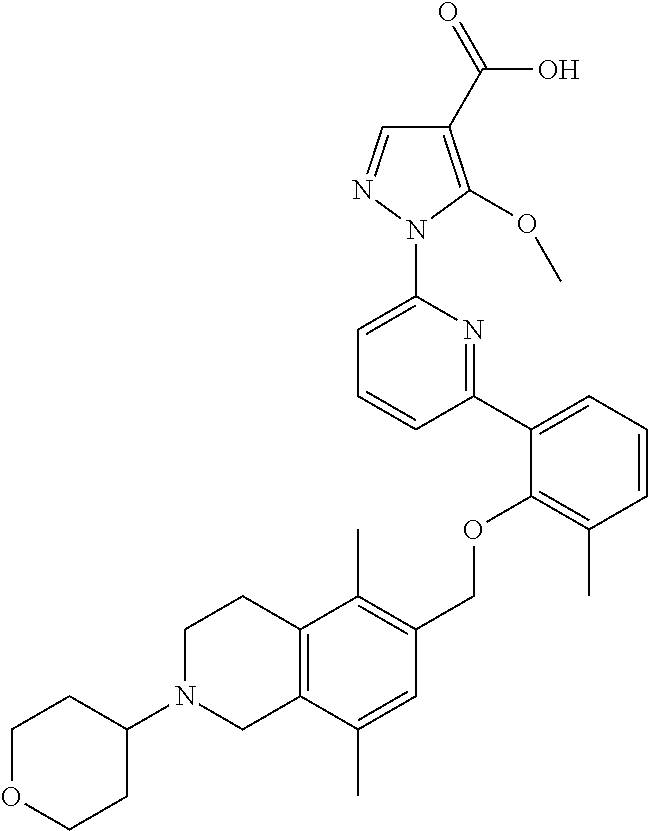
C1(C2=CC=CC(C)=C2OCC2=C(C)C3=C(C(C)=C2)CN(C2CCOCC2)CC3)=NC(N2N=CC(C(=O)O)=C2OC)=CC=C1
